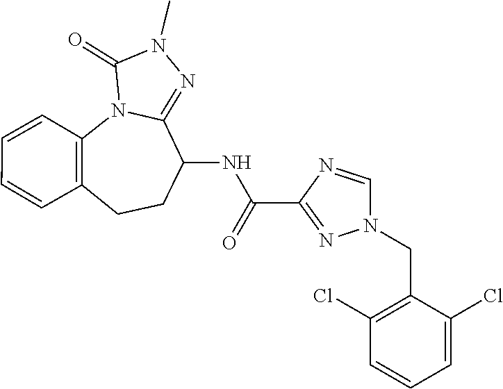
N12C3=C(C=CC=C3)CCC(NC(C3=NN(CC4=C(Cl)C=CC=C4Cl)C=N3)=O)C1=NN(C)C2=O
